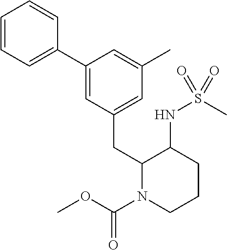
C1=CC=C(C2=CC(CC3N(C(OC)=O)CCCC3NS(C)(=O)=O)=CC(C)=C2)C=C1
